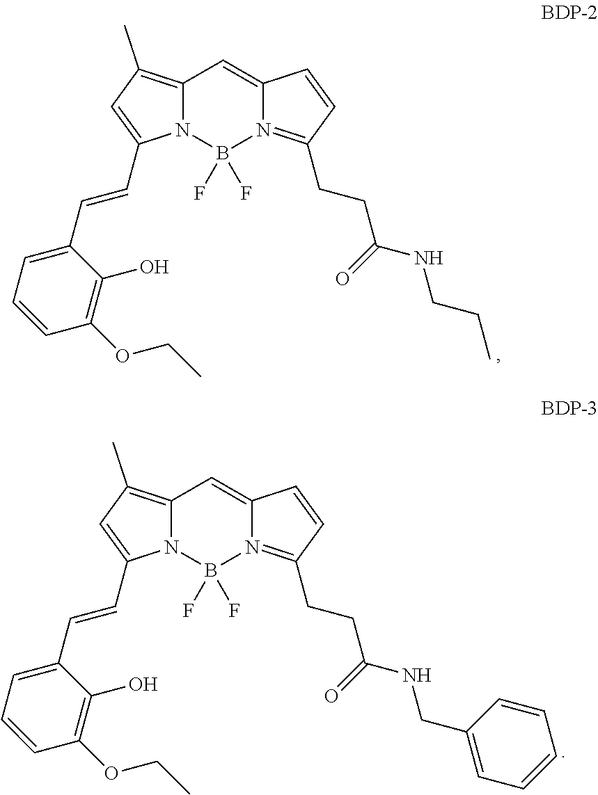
C12=C(C)C=C(C=CC3=CC=CC(OCC)=C3O)N1B(F)(F)N1=C(CCC(=O)NCCC)C=CC1=C2.C12=C(C)C=C(C=CC3=CC=CC(OCC)=C3O)N1B(F)(F)N1=C(CCC(=O)NCC3=CC=CC=C3)C=CC1=C2
